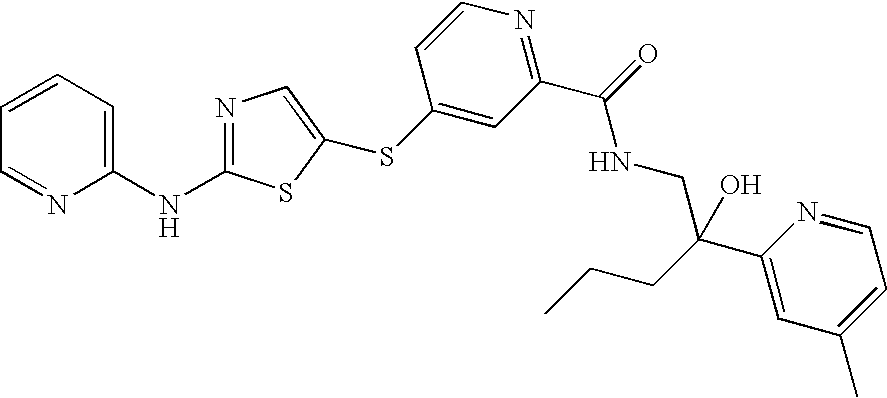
C1=CC=C(NC2=NC=C(SC3=CC(C(=O)NCC(O)(C4=CC(C)=CC=N4)CCC)=NC=C3)S2)N=C1
